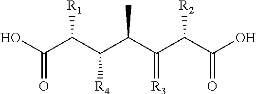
OC(C(C(C(C(C(C(O)=O)[R2])=[R3])C)[R4])[R1])=O
